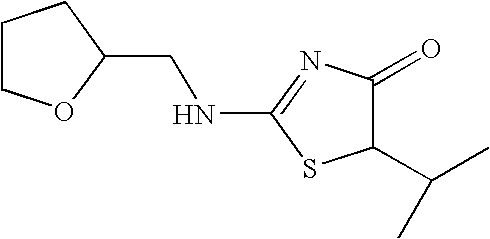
C1COC(CNC2=NC(=O)C(C(C)C)S2)C1
